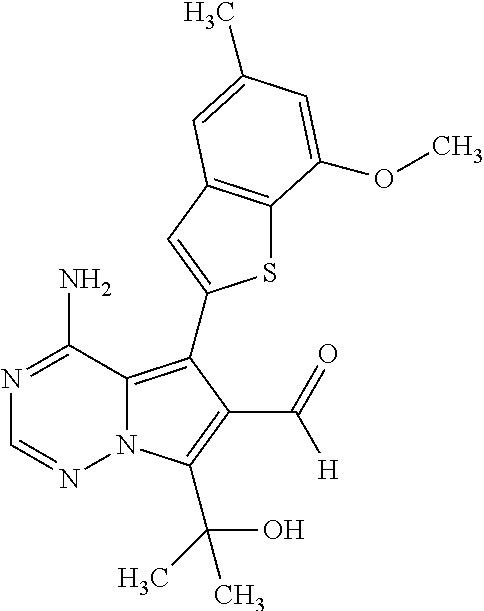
N1=C(N)C2=C(C3=CC4=C(S3)C(OC)=CC(C)=C4)C(C(=O)[H])=C(C(C)(C)O)N2N=C1
